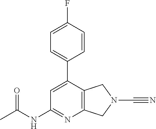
C1=C(C2=CC=C(F)C=C2)C2=C(N=C1NC(C)=O)CN(C#N)C2
